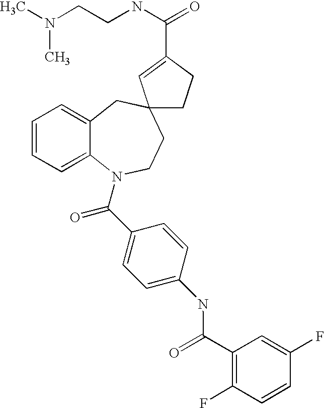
C1=CC=C2C(=C1)CC1(CCN2C(C2=CC=C(NC(=O)C3=C(F)C=CC(F)=C3)C=C2)=O)CCC(C(NCCN(C)C)=O)=C1
